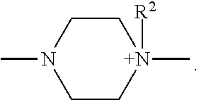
C1CN(C)CC[N+]1([R2])C
